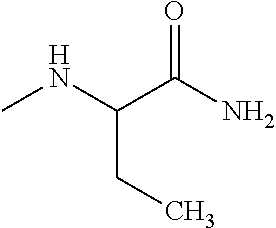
CNC(C(N)=O)CC
